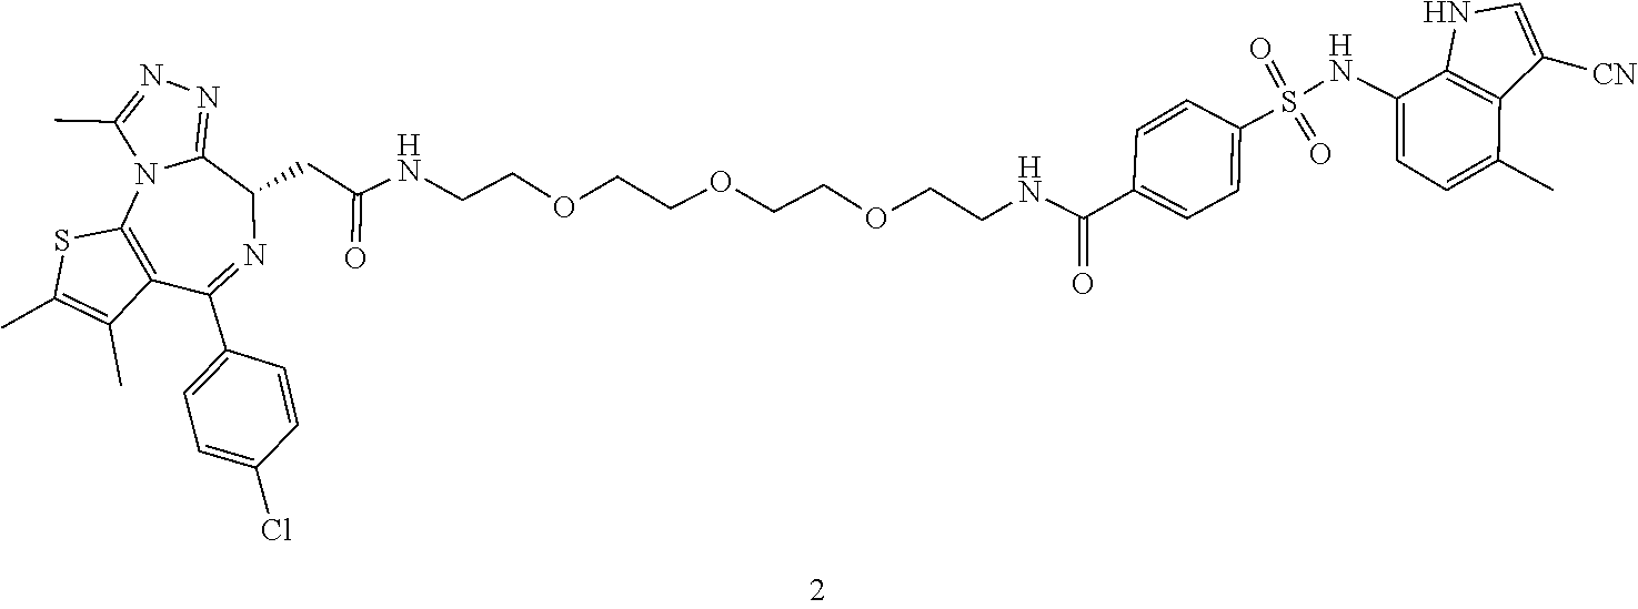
C12=NN=C(C)N1C1=C(C(C3=CC=C(Cl)C=C3)=NC2CC(=O)NCCOCCOCCOCCNC(C2=CC=C(S(=O)(=O)NC3=CC=C(C)C4=C3NC=C4[CN])C=C2)=O)C(C)=C(C)S1
